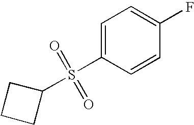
FC1=CC=C(S(C2CCC2)(=O)=O)C=C1
